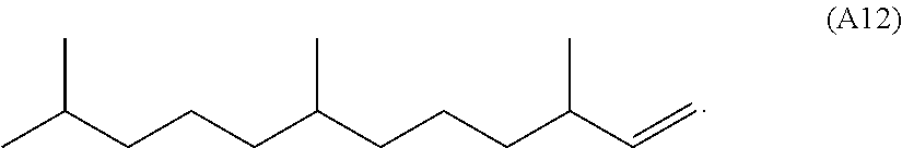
C(CCCC(CCCC(C=C)C)C)(C)C
